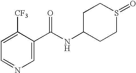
C1=C(C(NC2CCS(=O)CC2)=O)C([CF3])=CC=N1
